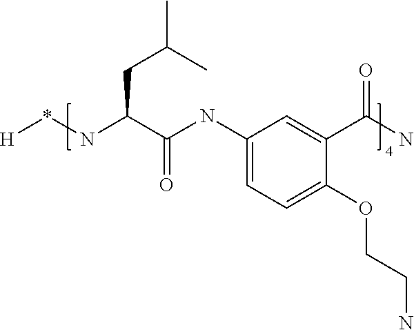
[H]*NC(C(NC1=CC=C(OCCN)C(C(N)=O)=C1)=O)CC(C)C
